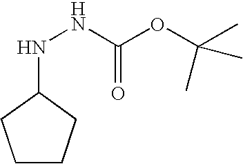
N(NC(=O)OC(C)(C)C)C1CCCC1
